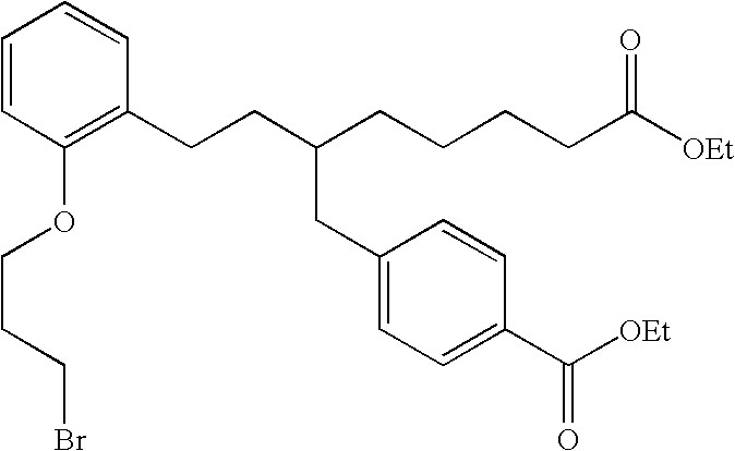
C1(CCC(CCCCC([OEt])=O)CC2=CC=C(C([OEt])=O)C=C2)=C(OCCCBr)C=CC=C1
